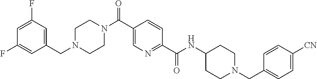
C1CN(C(C2=CN=C(C(=O)NC3CCN(CC4=CC=C([CN])C=C4)CC3)C=C2)=O)CCN1CC1=CC(F)=CC(F)=C1
